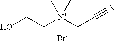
OCC[N+](CC#N)(C)C.[Br-]
